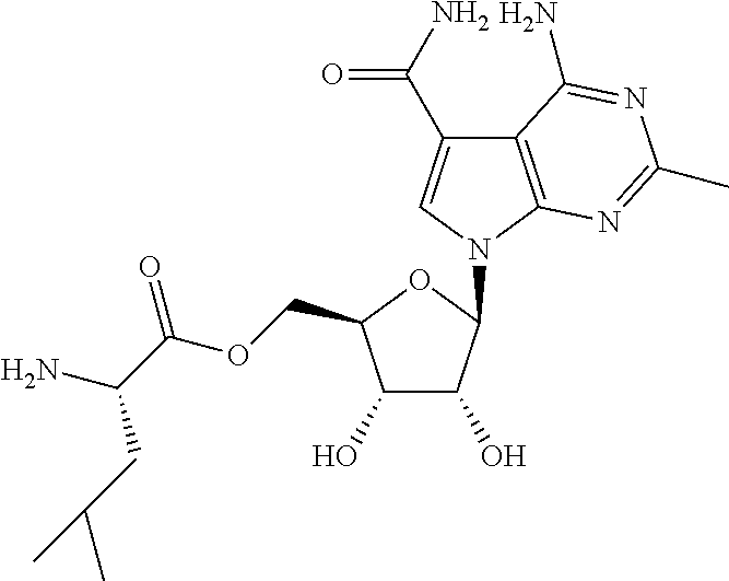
C12=C(N(C3C(O)C(O)C(COC(C(N)CC(C)C)=O)O3)C=C1C(N)=O)N=C(C)N=C2N
